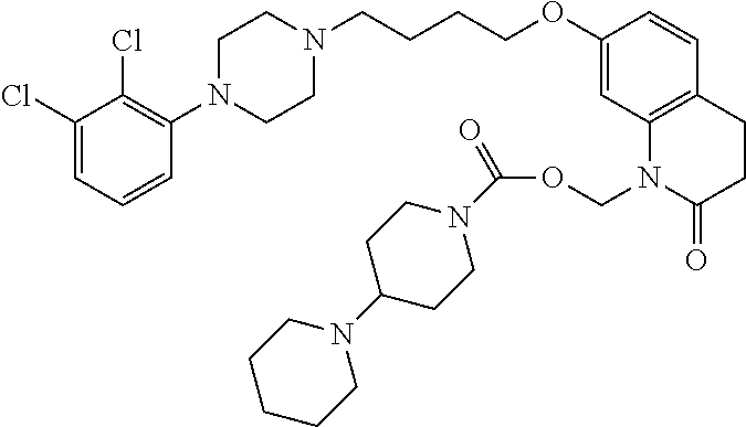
C1(Cl)=CC=CC(N2CCN(CCCCOC3=CC4=C(C=C3)CCC(=O)N4COC(N3CCC(N4CCCCC4)CC3)=O)CC2)=C1Cl
